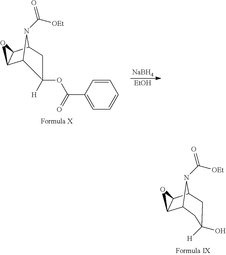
C1C(OC(C2=CC=CC=C2)=O)([H])CC2C3C(C1N2C([OEt])=O)O3.[EtOH].[NaBH4].C1C(O)([H])CC2C3C(C1N2C([OEt])=O)O3
